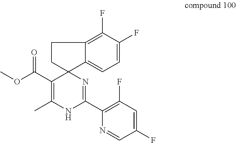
C1=C2C3(CCC2=C(F)C(F)=C1)C(C(OC)=O)=C(C)NC(C1=C(F)C=C(F)C=N1)=N3
